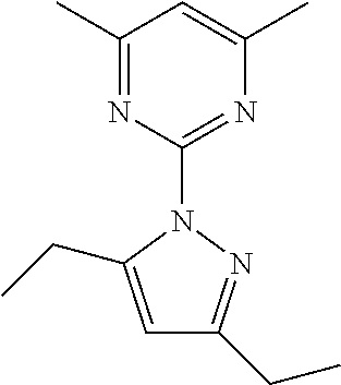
N1=C(N2N=C(CC)C=C2CC)N=C(C)C=C1C
